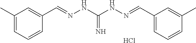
C1(C)=CC=CC(C=NNC(NN=CC2=CC=CC(C)=C2)=N)=C1.Cl
